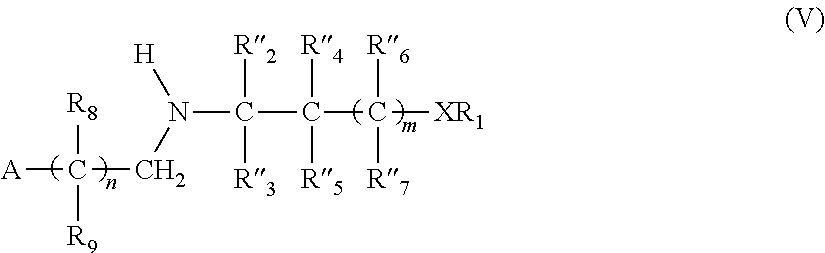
N(C(C(C([XR1])([R6])[R7])([R4])[R5])([R2])[R3])([H])CC([A])([R8])[R9]
